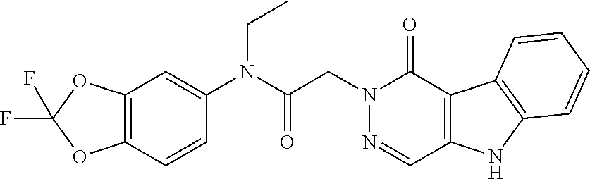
C12=C(C=CC(N(C(CN3N=CC4=C(C3=O)C3=C(N4)C=CC=C3)=O)CC)=C1)OC(F)(F)O2
